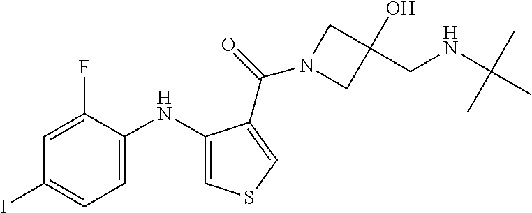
C1=C(F)C(NC2=CSC=C2C(=O)N2CC(O)(CNC(C)(C)C)C2)=CC=C1I
